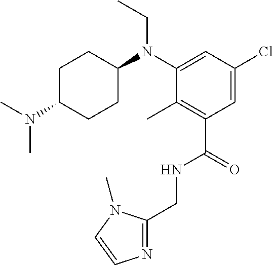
C1(CNC(C2=C(C)C(N(CC)C3CCC(N(C)C)CC3)=CC(Cl)=C2)=O)=NC=CN1C
